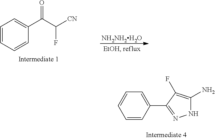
C1=CC(C2=NNC(N)=C2F)=CC=C1.C1=CC=CC(C(C([CN])F)=O)=C1.[NH2NH2H2O]
